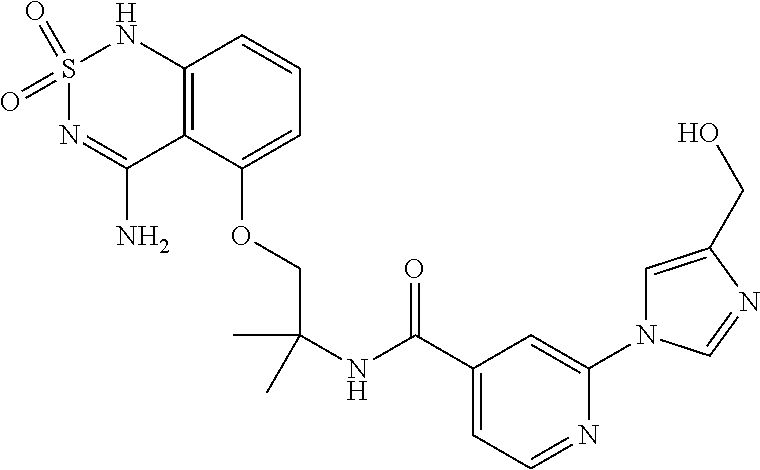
C12=C(C(OCC(NC(C3=CC=NC(N4C=C(CO)N=C4)=C3)=O)(C)C)=CC=C1)C(N)=NS(=O)(=O)N2
